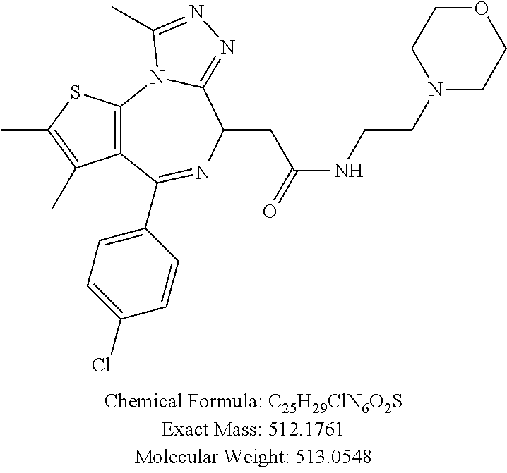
C12=C(SC(C)=C1C)N1C(=NN=C1C)C(CC(NCCN1CCOCC1)=O)N=C2C1=CC=C(Cl)C=C1
